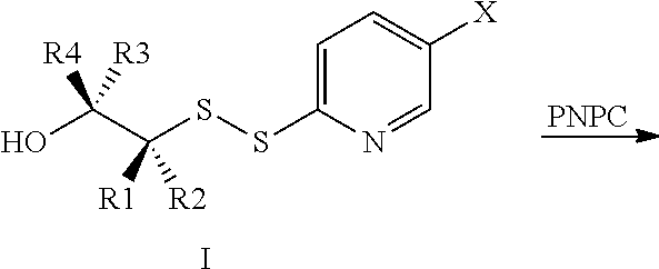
[PNPC].C1=C(SSC(C(O)([R4])[R3])([R1])[R2])N=CC([X])=C1.I
